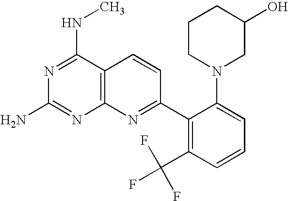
N1=C(NC)C2=C(N=C1N)N=C(C1=C(C(F)(F)F)C=CC=C1N1CC(O)CCC1)C=C2
